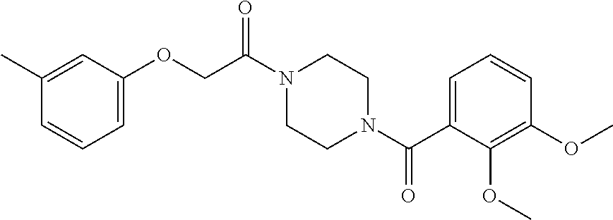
C1=C(C(N2CCN(C(COC3=CC=CC(C)=C3)=O)CC2)=O)C(OC)=C(OC)C=C1
